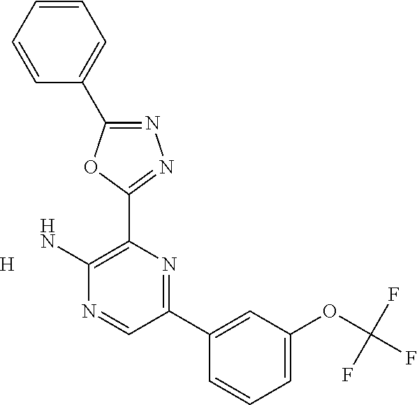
[H].N1=C(C2=CC=CC=C2)OC(C2=C(N)N=CC(C3=CC(OC(F)(F)F)=CC=C3)=N2)=N1
